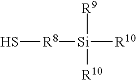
S[R8][Si]([R9])([R10])[R10]
